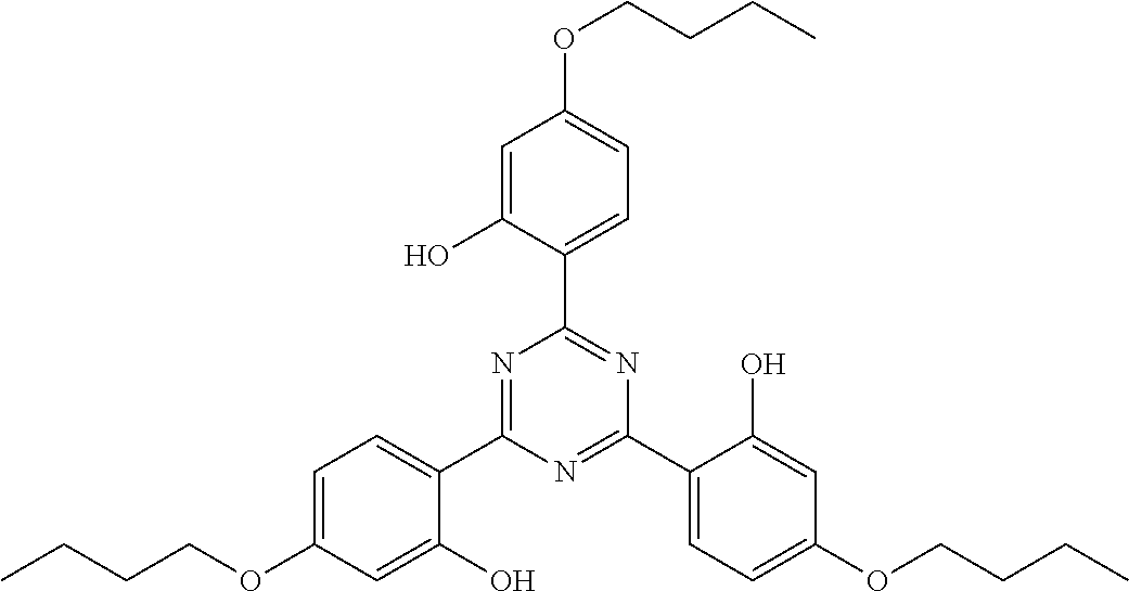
C1=C(O)C(C2=NC(C3=CC=C(OCCCC)C=C3O)=NC(C3=CC=C(OCCCC)C=C3O)=N2)=CC=C1OCCCC
